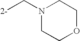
N1(C[2-])CCOCC1
